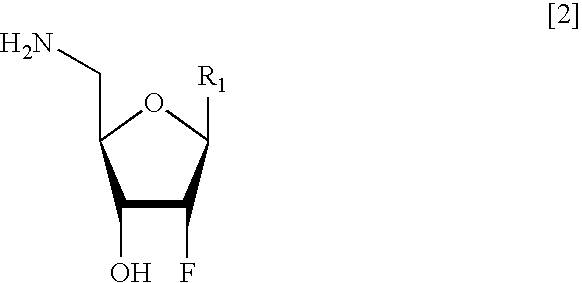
C1(O)C(F)C([R1])OC1CN
